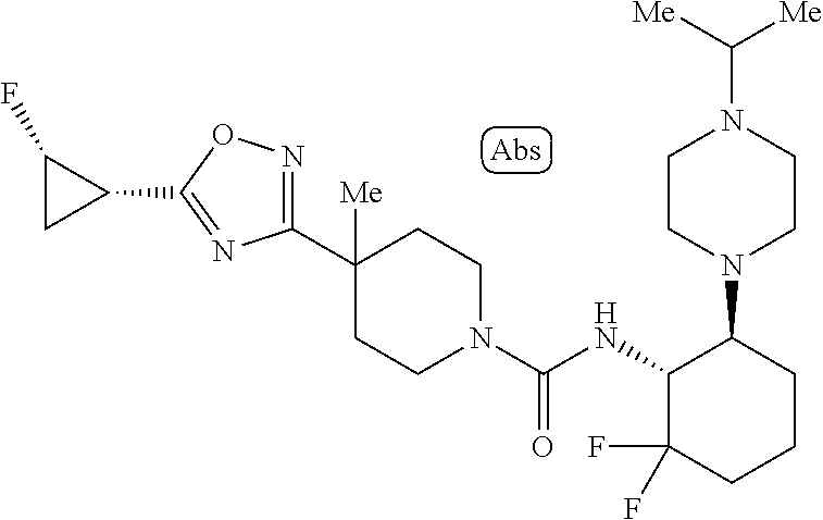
C1(C2([Me])CCN(C(NC3C(F)(F)CCCC3N3CCN(C([Me])[Me])CC3)=O)CC2)=NOC(C2C(F)C2)=N1
